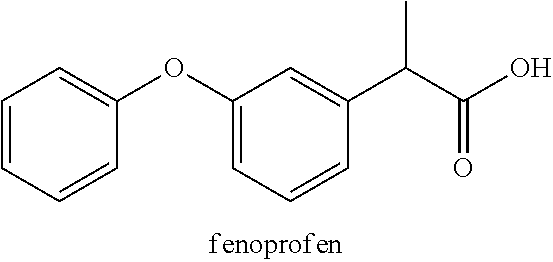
C1=C(C(C)C(=O)O)C=CC=C1OC1=CC=CC=C1
